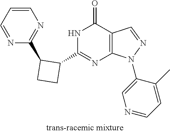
C1CC(C2=NC3=C(C(=O)N2)C=NN3C2=CN=CC=C2C)C1C1=NC=CC=N1
